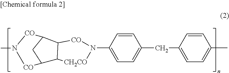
C1=C(N2[CO]C3C4CC(C3[CH2CO]2)[CO]N(C)[CO]4)C=CC(CC2=CC=C(C)C=C2)=C1
